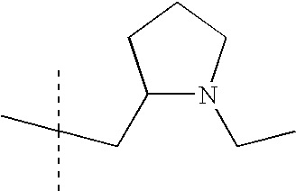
C1(CC(C)(C)C)N(CC)CCC1
